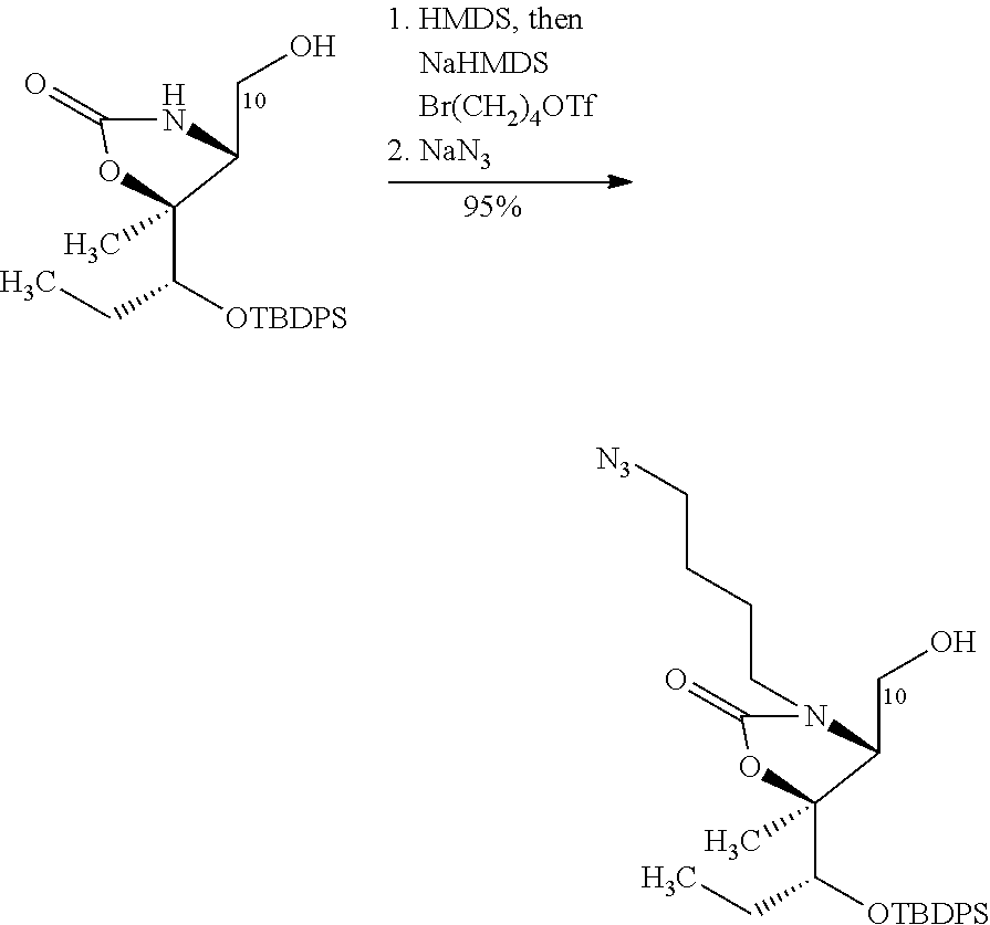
N1C(=O)OC(C(CC)[OTBDPS])(C)C1CO.N1(CCCC[N3])C(=O)OC(C(CC)[OTBDPS])(C)C1CO
